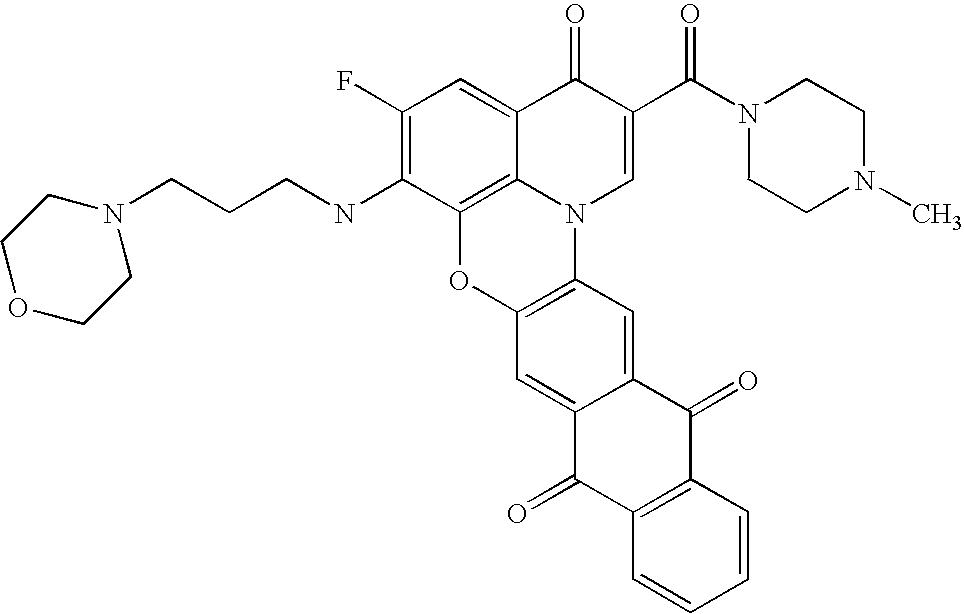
C12=C3C(=CC(F)=C1NCCCN1CCOCC1)C(=O)C(C(=O)N1CCN(C)CC1)=CN3C1=C(O2)C=C2C(=C1)C(=O)C1=C(C2=O)C=CC=C1
